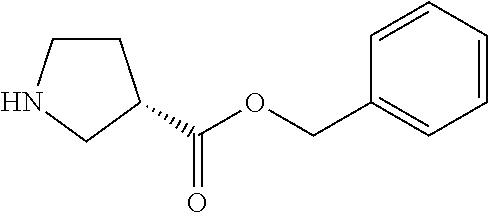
C1CNCC1C(=O)OCC1=CC=CC=C1
